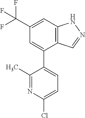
C1(C)=NC(Cl)=CC=C1C1=CC(C(F)(F)F)=CC2=C1C=NN2
